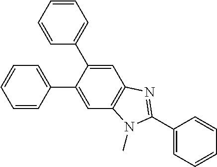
C1=C(C2=CC=CC=C2)C(C2=CC=CC=C2)=CC2=C1N=C(C1=CC=CC=C1)N2C
